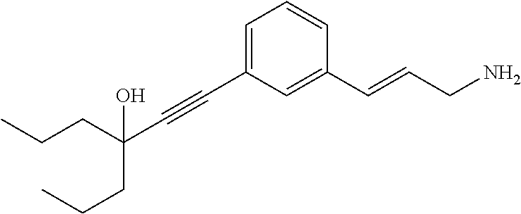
C(C#CC1=CC=CC(C=CCN)=C1)(CCC)(O)CCC
